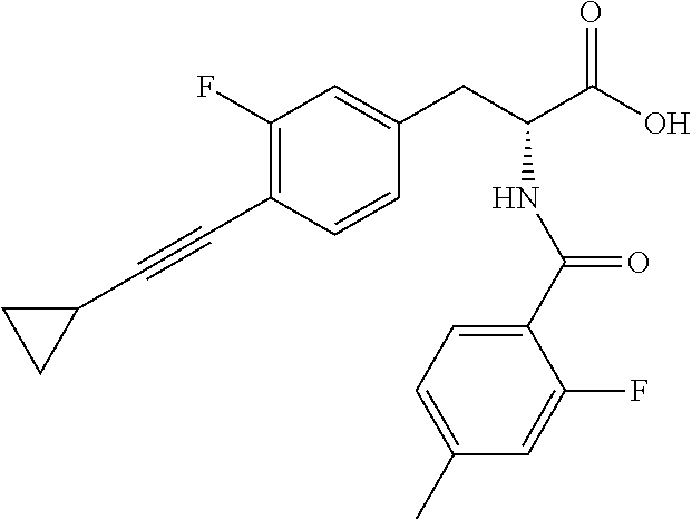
C1(F)=C(C#CC2CC2)C=CC(CC(C(O)=O)NC(C2=CC=C(C)C=C2F)=O)=C1
